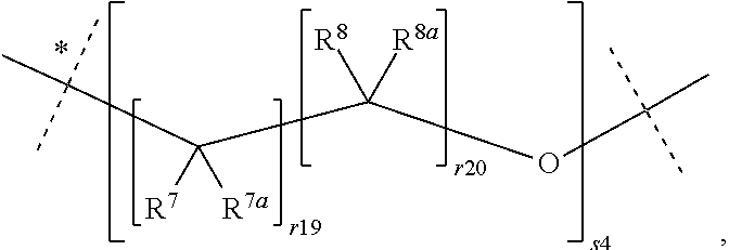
C(C(C(OC(C)(C)C)([R8a])[R8])([R7])[R7a])(C)(C)C
